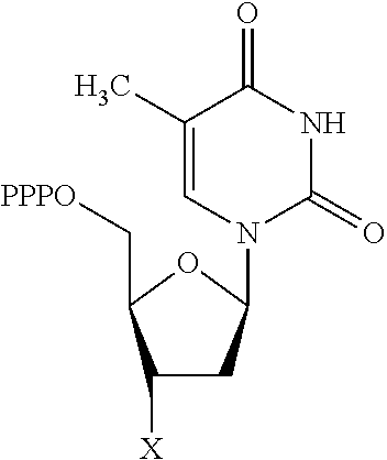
C1([X])CC(N2C(=O)NC(=O)C(C)=C2)OC1C[PPPO]
